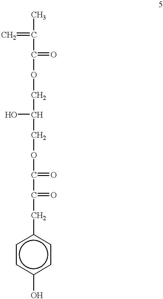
CC(C(=O)OCC(O)COC(=O)C(Cc1ccc(O)cc1)=O)=C
